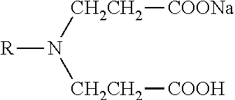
[R]N([CH2CH2][COONa])[CH2CH2][COOH]
